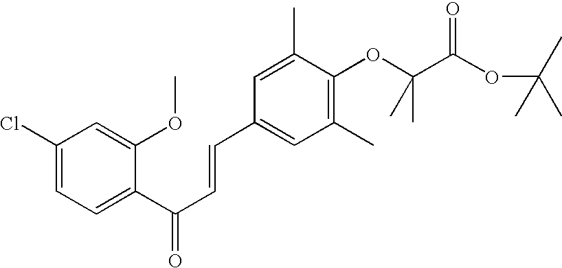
C1(C(C=CC2=CC(C)=C(OC(C(OC(C)(C)C)=O)(C)C)C(C)=C2)=O)=CC=C(Cl)C=C1OC
